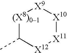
[(X8)01]1C(C)[X12][X11][X10][X9]1
